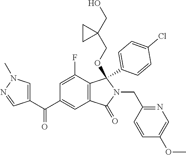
C1=C(F)C2=C(C=C1C(=O)C1=CN(C)N=C1)C(=O)N(CC1=NC=C(OC)C=C1)C2(C1=CC=C(Cl)C=C1)OCC1(CO)CC1
